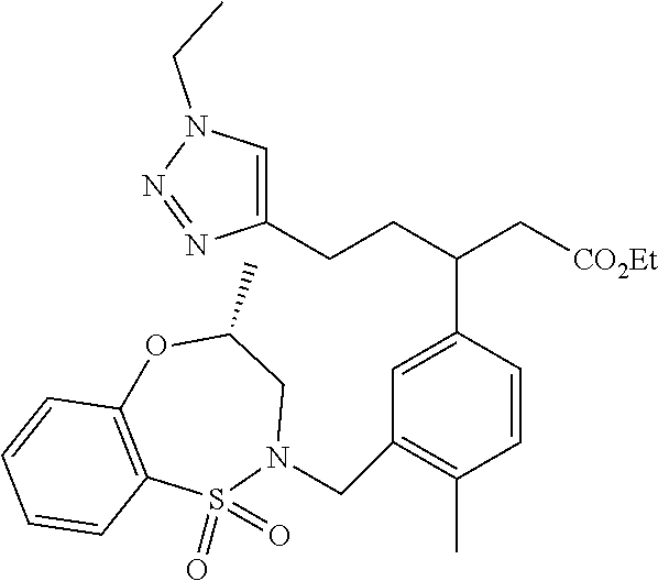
C1(CCC(C[CO2Et])C2=CC(CN3CC(C)OC4=C(S3(=O)=O)C=CC=C4)=C(C)C=C2)=CN(CC)N=N1
